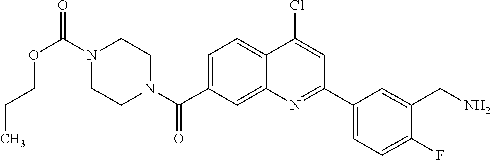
N1(C(OCCC)=O)CCN(C(=O)C2=CC=C3C(=C2)N=C(C2=CC=C(F)C(CN)=C2)C=C3Cl)CC1
